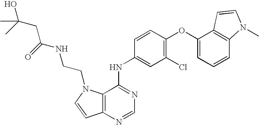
C12=C(N=CN=C1NC1=CC(Cl)=C(OC3=CC=CC4=C3C=CN4C)C=C1)C=CN2CCNC(CC(O)(C)C)=O
